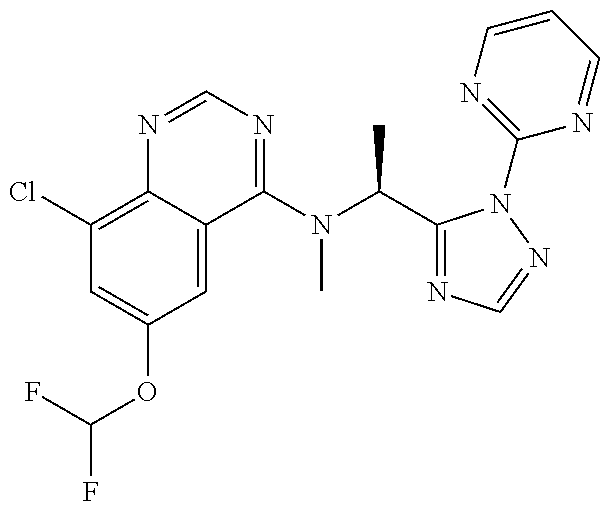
C1(Cl)=C2C(=CC(OC(F)F)=C1)C(N(C(C1=NC=NN1C1=NC=CC=N1)C)C)=NC=N2
